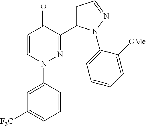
C1=C(N2N=C(C3=CC=NN3C3=CC=CC=C3[OMe])C(=O)C=C2)C=CC=C1[F3C]
